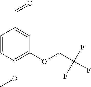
C1=CC(OC)=C(OCC(F)(F)F)C=C1C=O
